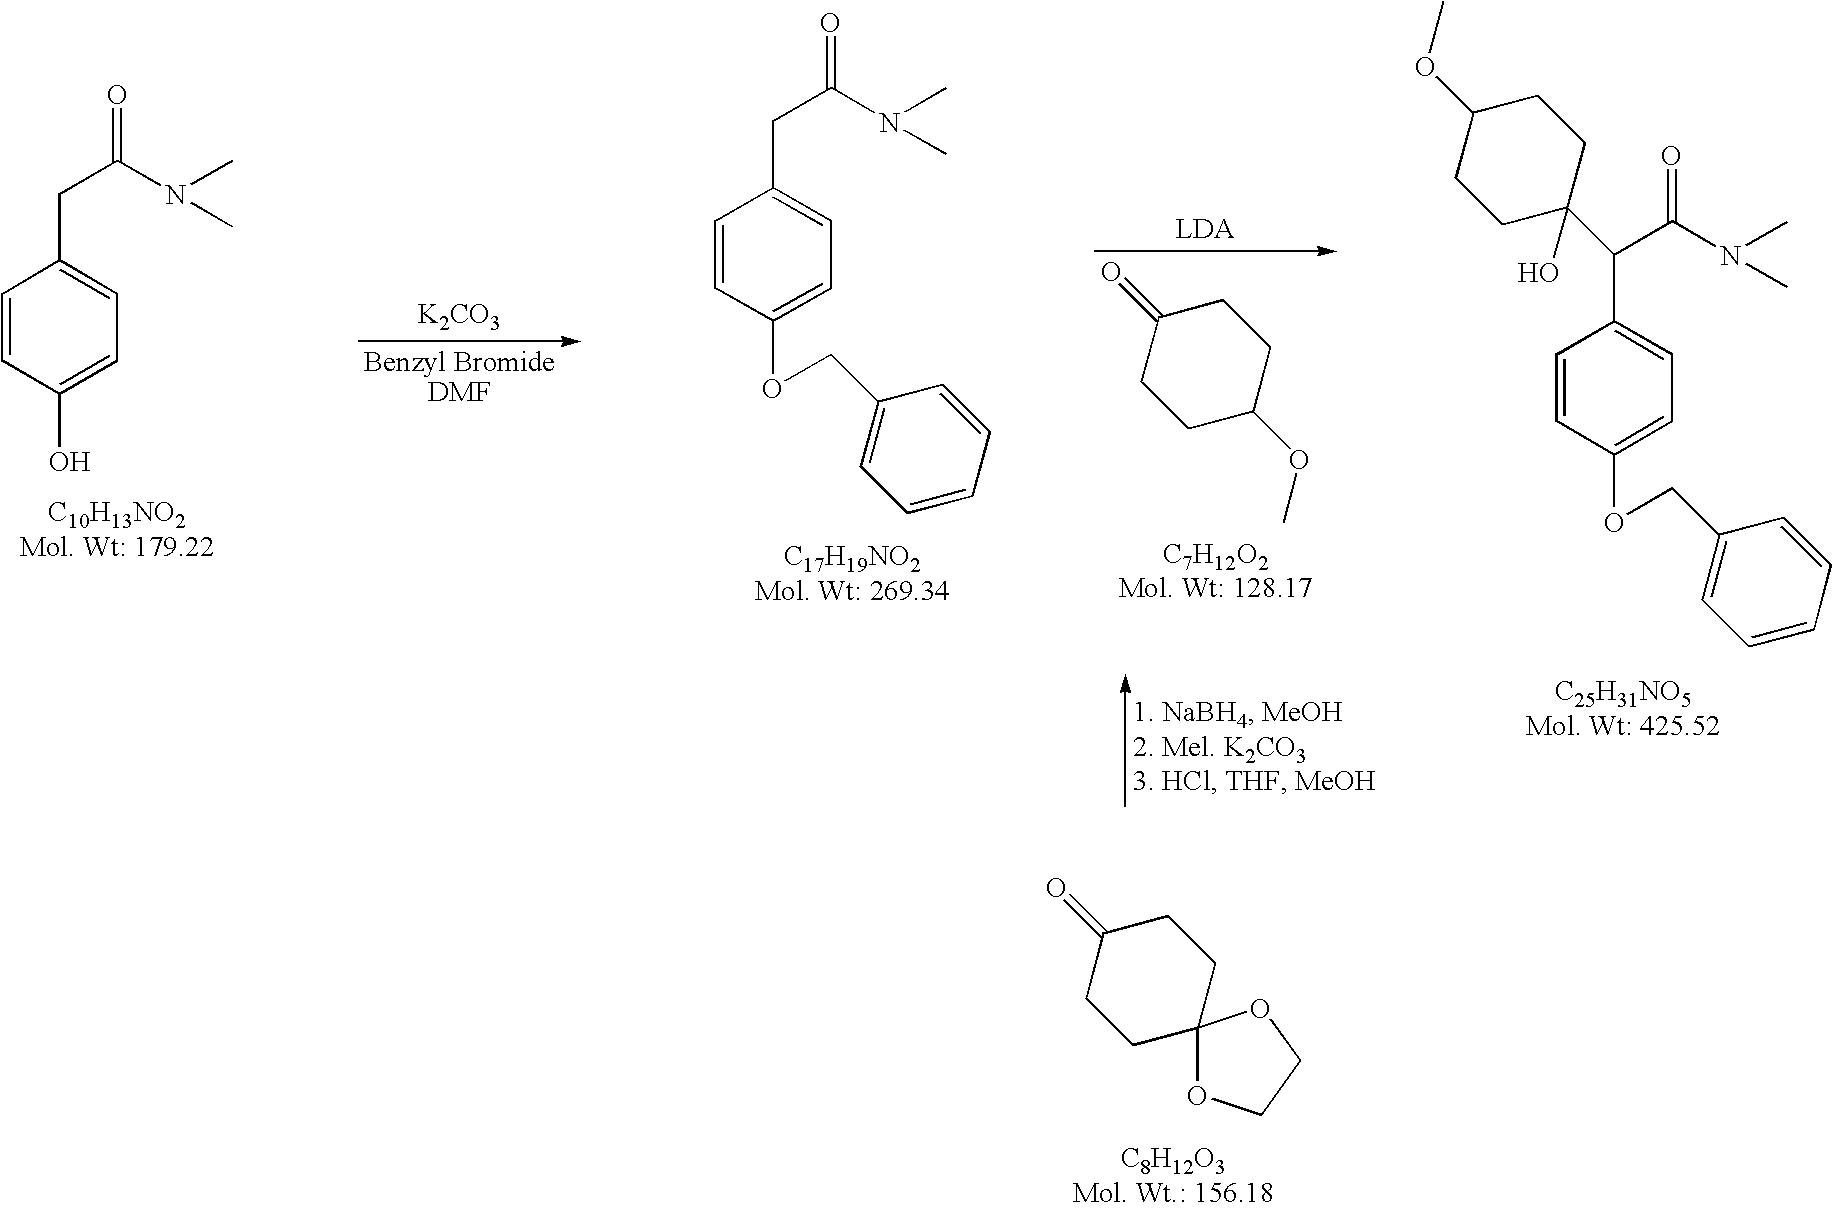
C1C(=O)CCC2(C1)OCCO2.[K2CO3].C(C(N(C)C)=O)C1=CC=C(O)C=C1.C(C(N(C)C)=O)C1=CC=C(OCC2=CC=CC=C2)C=C1.C1C(OC)CCC(C(C2=CC=C(OCC3=CC=CC=C3)C=C2)C(N(C)C)=O)(O)C1.C1C(=O)CCC(OC)C1
